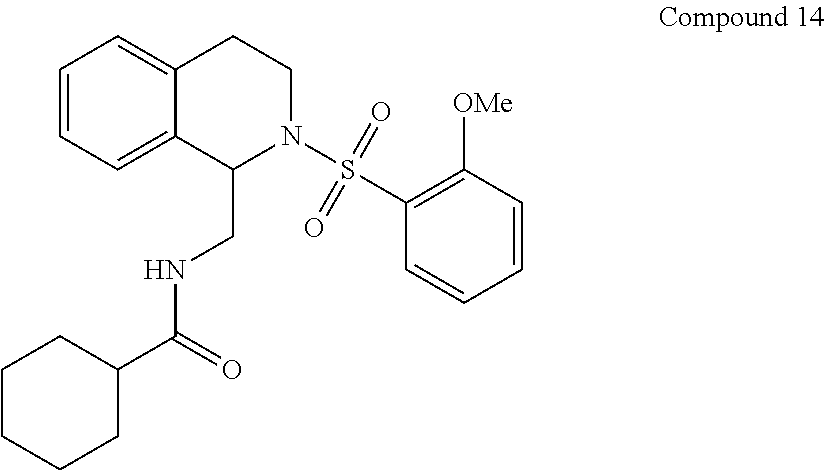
C1=CC=C2C(=C1)CCN(S(=O)(=O)C1=C([OMe])C=CC=C1)C2CNC(C1CCCCC1)=O
